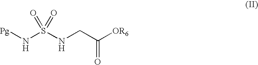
[Pg]NS(NCC([OR6])=O)(=O)=O
